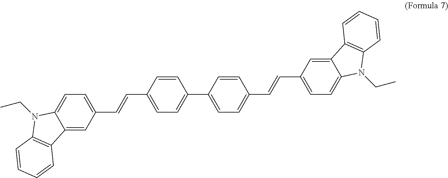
C12=CC(C=CC3=CC=C(C4=CC=C(C=CC5=CC=C6C(=C5)C5=C(N6CC)C=CC=C5)C=C4)C=C3)=CC=C1N(CC)C1=C2C=CC=C1
